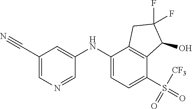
C1(C#N)=CN=CC(NC2=CC=C(S(=O)([CF3])=O)C3=C2CC(F)(F)C3O)=C1
